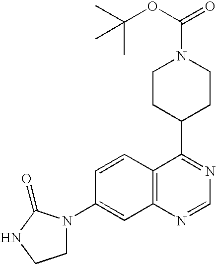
C1=CC2=C(C=C1N1CCNC1=O)N=CN=C2C1CCN(C(OC(C)(C)C)=O)CC1
